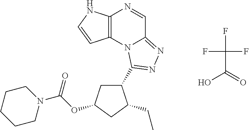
C12=C(N3C(=NN=C3C3CC(OC(N4CCCCC4)=O)CC3CC)C=N1)C=CN2.OC(=O)C(F)(F)F
